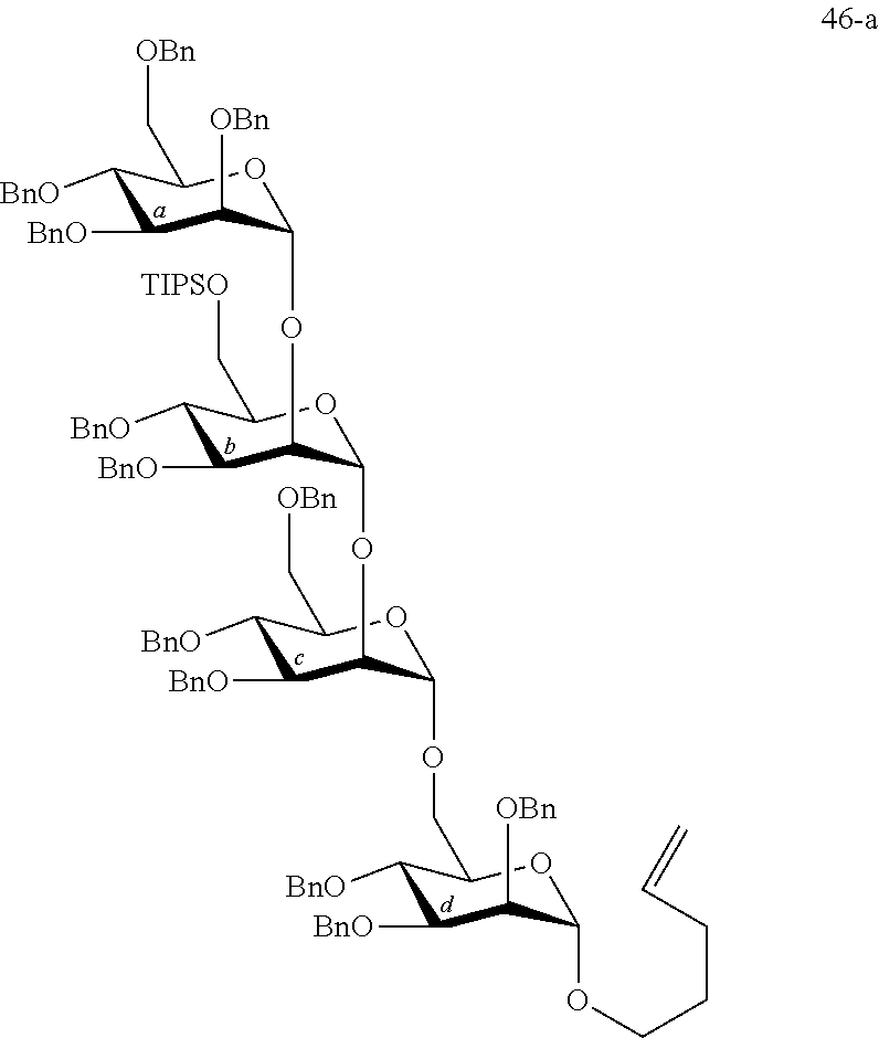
C1([BnO])C([BnO])C([OBn])C(OC2C([BnO])C([BnO])C(C[TIPSO])OC2OC2C([BnO])C([BnO])C(C[OBn])OC2OCC2C([BnO])C([BnO])C([OBn])C(OCCCC=C)O2)OC1C[OBn]
